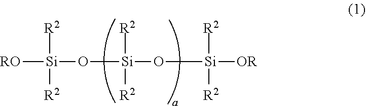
[RO][Si]([R2])(O[Si]([R2])([R2])O[Si]([R2])([R2])[OR])[R2]
